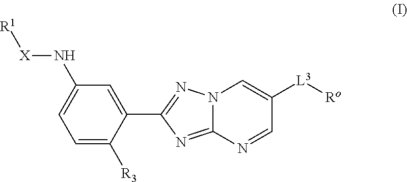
[X](NC1=CC=C([R3])C(C2=NN3C(=N2)N=CC([L3][Ro])=C3)=C1)[R1]
